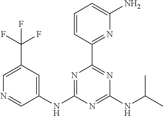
N1=C(NC2=CC(C(F)(F)F)=CN=C2)N=C(NC(C)C)N=C1C1=NC(N)=CC=C1
